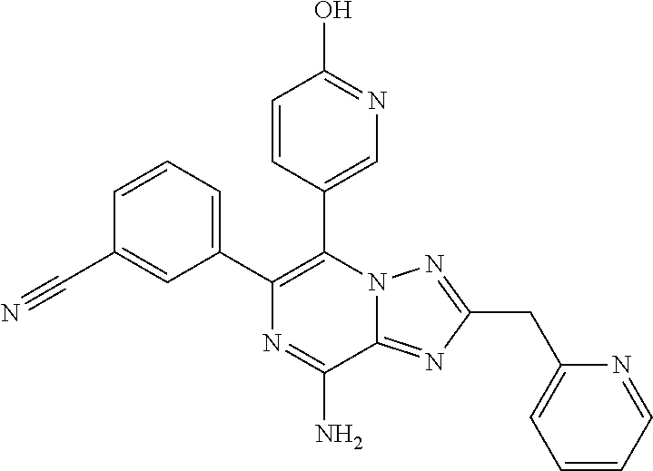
C1=CC=C(C2=C(C3=CN=C(O)C=C3)N3C(=NC(CC4=CC=CC=N4)=N3)C(N)=N2)C=C1C#N
